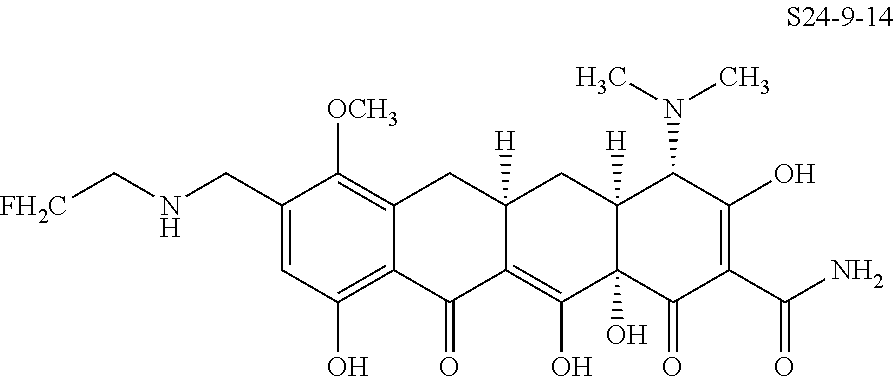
C1(CNC[FH2C])=CC(O)=C2C(=C1[OCH3])CC1([H])C(=C(O)C3(O)C([H])(C1)C(N(C)C)C(O)=C(C(N)=O)C3=O)C2=O
